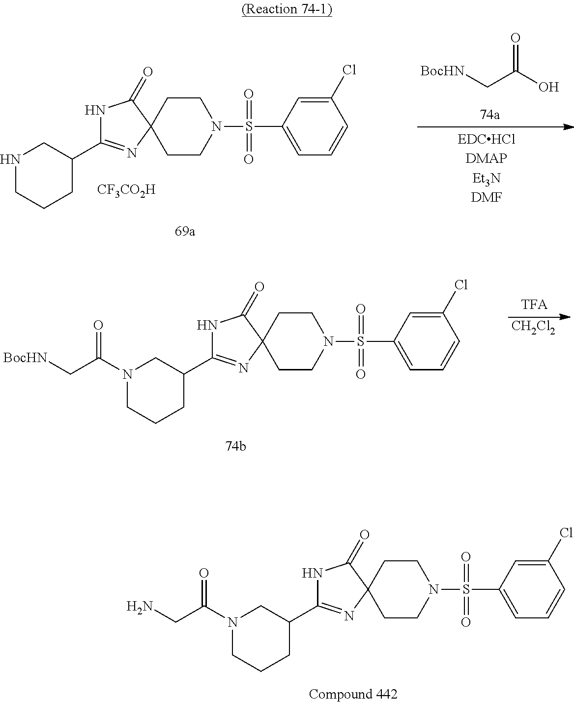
N1CCCC(C2=NC3(C(=O)N2)CCN(S(=O)(=O)C2=CC=CC(Cl)=C2)CC3)C1.[CF3CO2H].[BocHN]CC(O)=O.N1(C(C[BocHN])=O)CCCC(C2=NC3(C(=O)N2)CCN(S(=O)(=O)C2=CC=CC(Cl)=C2)CC3)C1.[CH2Cl2].N1(C(CN)=O)CCCC(C2=NC3(C(=O)N2)CCN(S(=O)(=O)C2=CC=CC(Cl)=C2)CC3)C1
